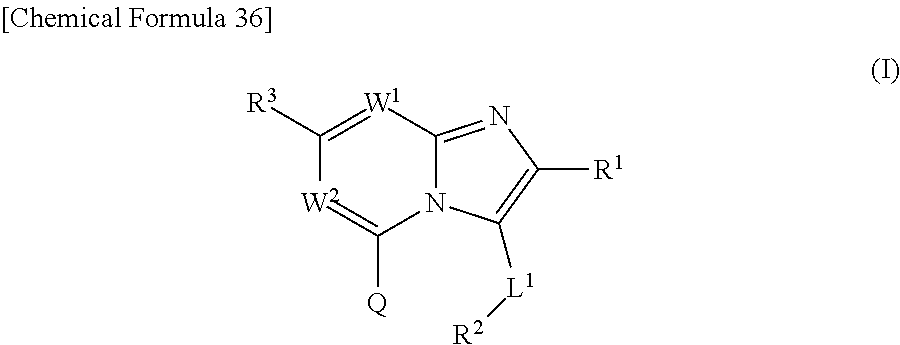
C1([R3])=[W1]C2=NC([R1])=C([L1][R2])N2C([Q])=[W2]1
